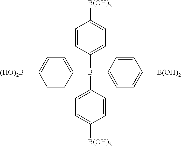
C1=CC([B-](C2=CC=C([(HO)2B])C=C2)(C2=CC=C([B(OH)2])C=C2)C2=CC=C([B(OH)2])C=C2)=CC=C1[B(OH)2]
